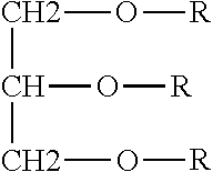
C(C(O[R])CO[R])O[R]
